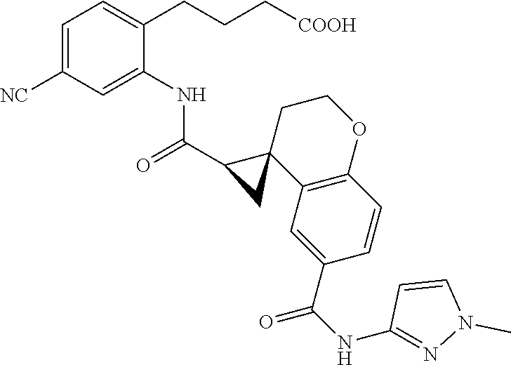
C1=C([NC])C=C(NC(C2CC23C2=C(OCC3)C=CC(C(NC3=NN(C)C=C3)=O)=C2)=O)C(CCC[COOH])=C1
